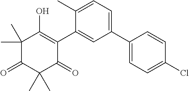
C1(C2=CC=C(Cl)C=C2)=CC=C(C)C(C2=C(O)C(C)(C)C(=O)C(C)(C)C2=O)=C1
